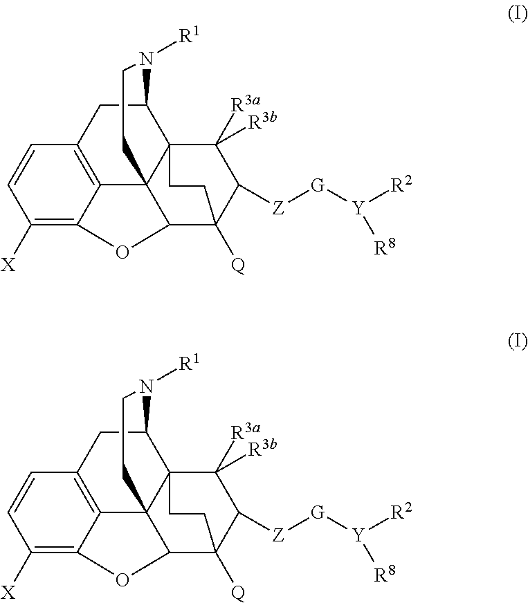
C1([X])=C2C3=C(C=C1)CC1C45C3(C(C([Q])(C([Z][G][Y]([R2])[R8])C4([R3a])[R3b])CC5)O2)CCN1[R1].C1([X])=C2C3=C(C=C1)CC1C45C3(C(C([Q])(C([Z][G][Y]([R2])[R8])C4([R3a])[R3b])CC5)O2)CCN1[R1]
